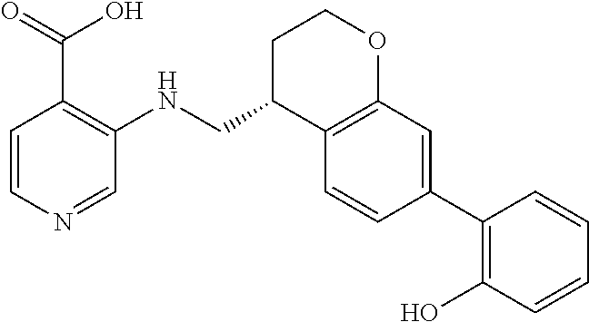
C1=CN=CC(NCC2C3=C(OCC2)C=C(C2=C(O)C=CC=C2)C=C3)=C1C(=O)O
